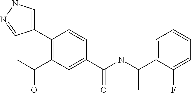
C1(C2=C(C(O)C)C=C(C(=O)NC(C3=CC=CC=C3F)C)C=C2)=CNN=C1
